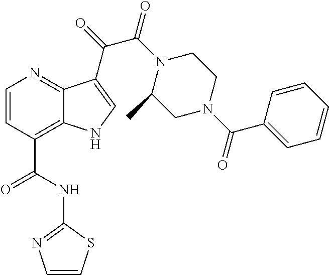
C(C1=C2C(=NC=C1)C(C(=O)C(N1C(C)CN(C(C3=CC=CC=C3)=O)CC1)=O)=CN2)(NC1=NC=CS1)=O
